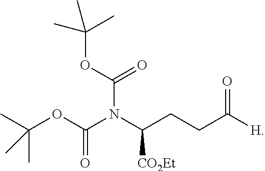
N(C(CCC([H])=O)[CO2Et])(C(OC(C)(C)C)=O)C(OC(C)(C)C)=O
